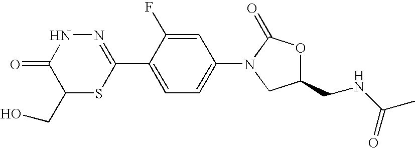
N1=C(C2=CC=C(N3CC(CNC(C)=O)OC3=O)C=C2F)SC(CO)C(=O)N1
